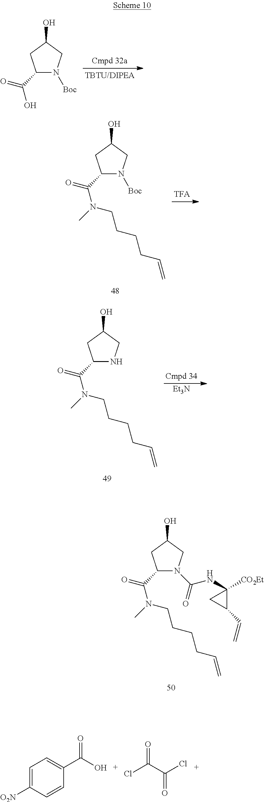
C1(C(=O)N(C)CCCCC=C)N(C(=O)NC2([CO2Et])C(C=C)C2)CC(O)C1.C1(C(=O)O)N([Boc])CC(O)C1.C1(C(=O)N(C)CCCCC=C)N([Boc])CC(O)C1.C1(C(=O)N(C)CCCCC=C)NCC(O)C1.[Et3N].C1=C([O2N])C=CC(C(O)=O)=C1.ClC(C(Cl)=O)=O
